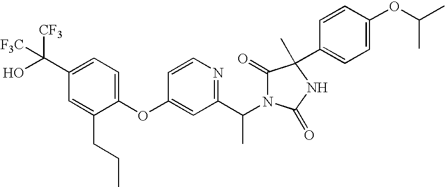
C1(OC2=CC(C(N3C(=O)C(C4=CC=C(OC(C)C)C=C4)(C)NC3=O)C)=NC=C2)=CC=C(C(O)([CF3])[F3C])C=C1CCC
